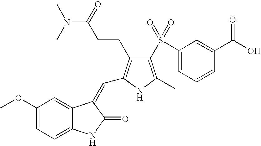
C1(OC)=CC=C2C(=C1)C(=CC1=C(CCC(N(C)C)=O)C(S(C3=CC=CC(C(O)=O)=C3)(=O)=O)=C(C)N1)C(=O)N2
